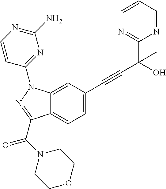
C12=CC(C#CC(C3=NC=CC=N3)(C)O)=CC=C1C(C(N1CCOCC1)=O)=NN2C1=NC(N)=NC=C1
